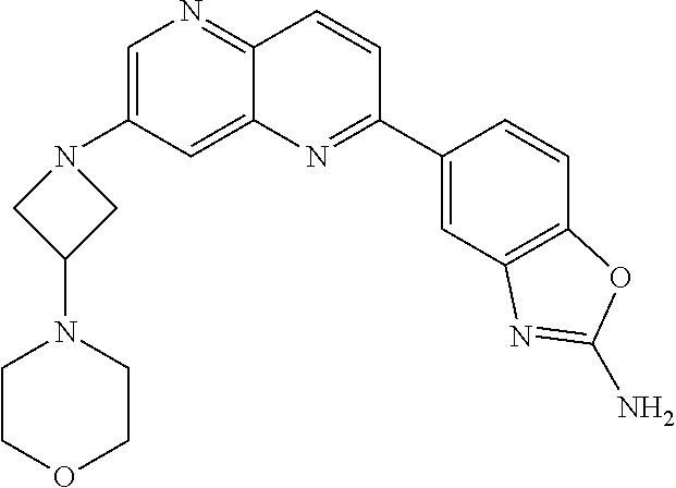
C1=C(N2CC(N3CCOCC3)C2)C=C2C(=N1)C=CC(C1=CC3=C(C=C1)OC(N)=N3)=N2
